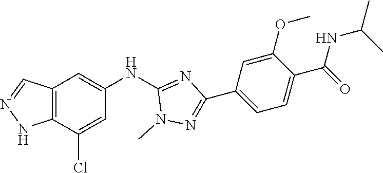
C12=C(C(Cl)=CC(NC3=NC(C4=CC=C(C(=O)NC(C)C)C(OC)=C4)=NN3C)=C1)NN=C2
